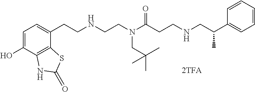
C1=C(O)C2=C(C(CCNCCN(C(CCNCC(C3=CC=CC=C3)C)=O)CC(C)(C)C)=C1)SC(=O)N2
